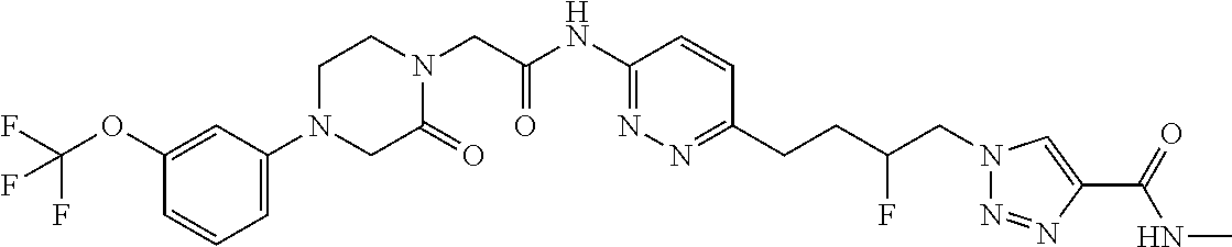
N1(CC(NC2=NN=C(CCC(CN3N=NC(C(=O)NC)=C3)F)C=C2)=O)CCN(C2=CC=CC(OC(F)(F)F)=C2)CC1=O
